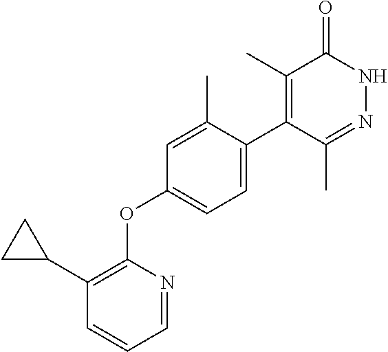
C1=C(C)C(C2=C(C)C(=O)NN=C2C)=CC=C1OC1=C(C2CC2)C=CC=N1
